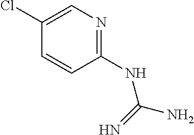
C1(NC(N)=N)=NC=C(Cl)C=C1
